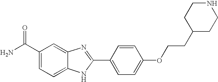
C12=CC(C(=O)N)=CC=C1NC(C1=CC=C(OCCC3CCNCC3)C=C1)=N2
